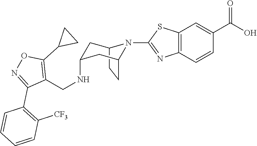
C12CCC(CC(NCC3=C(C4CC4)ON=C3C3=C([CF3])C=CC=C3)C1)N2C1=NC2=C(C=C(C(O)=O)C=C2)S1
